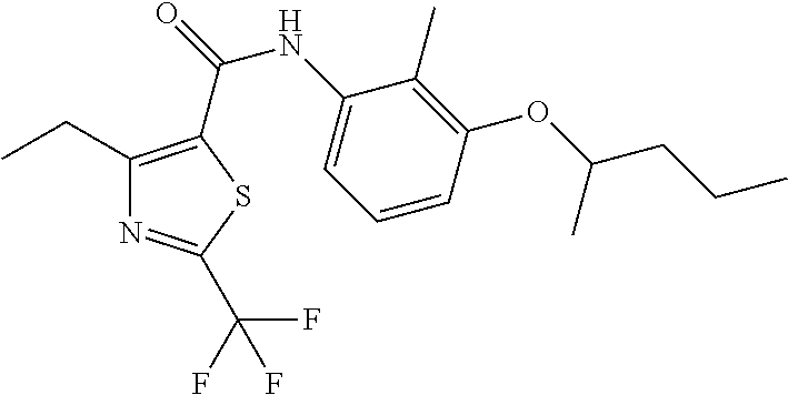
C1(CC)=C(C(=O)NC2=CC=CC(OC(CCC)C)=C2C)SC(C(F)(F)F)=N1
